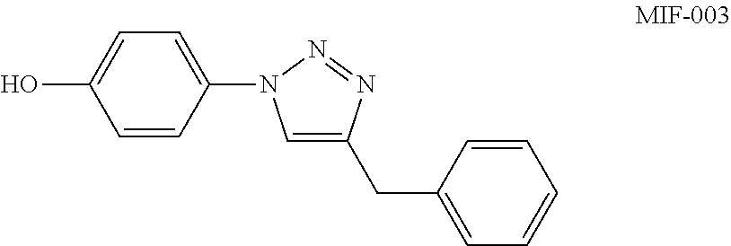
OC1=CC=C(N2C=C(CC3=CC=CC=C3)N=N2)C=C1
